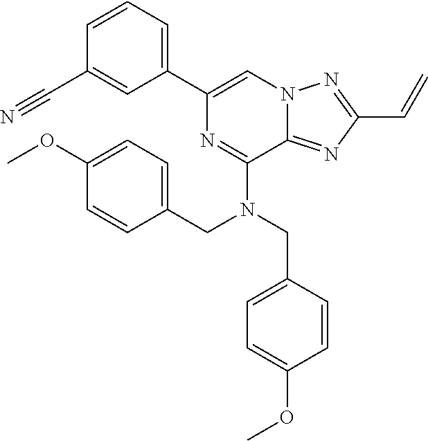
C1=CC=C(C2=CN3C(=NC(C=C)=N3)C(N(CC3=CC=C(OC)C=C3)CC3=CC=C(OC)C=C3)=N2)C=C1C#N
